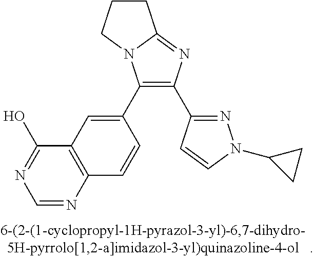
C1CCN2C1=NC(C1=NN(C3CC3)C=C1)=C2C1=CC2=C(C=C1)N=CN=C2O
